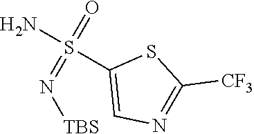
S1C([CF3])=NC=C1S(=O)(N)=N[TBS]
